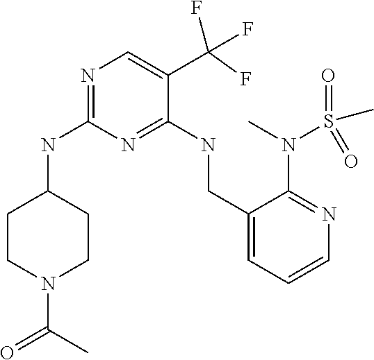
C1CN(C(=O)C)CCC1NC1=NC=C(C(F)(F)F)C(NCC2=CC=CN=C2N(S(=O)(C)=O)C)=N1
